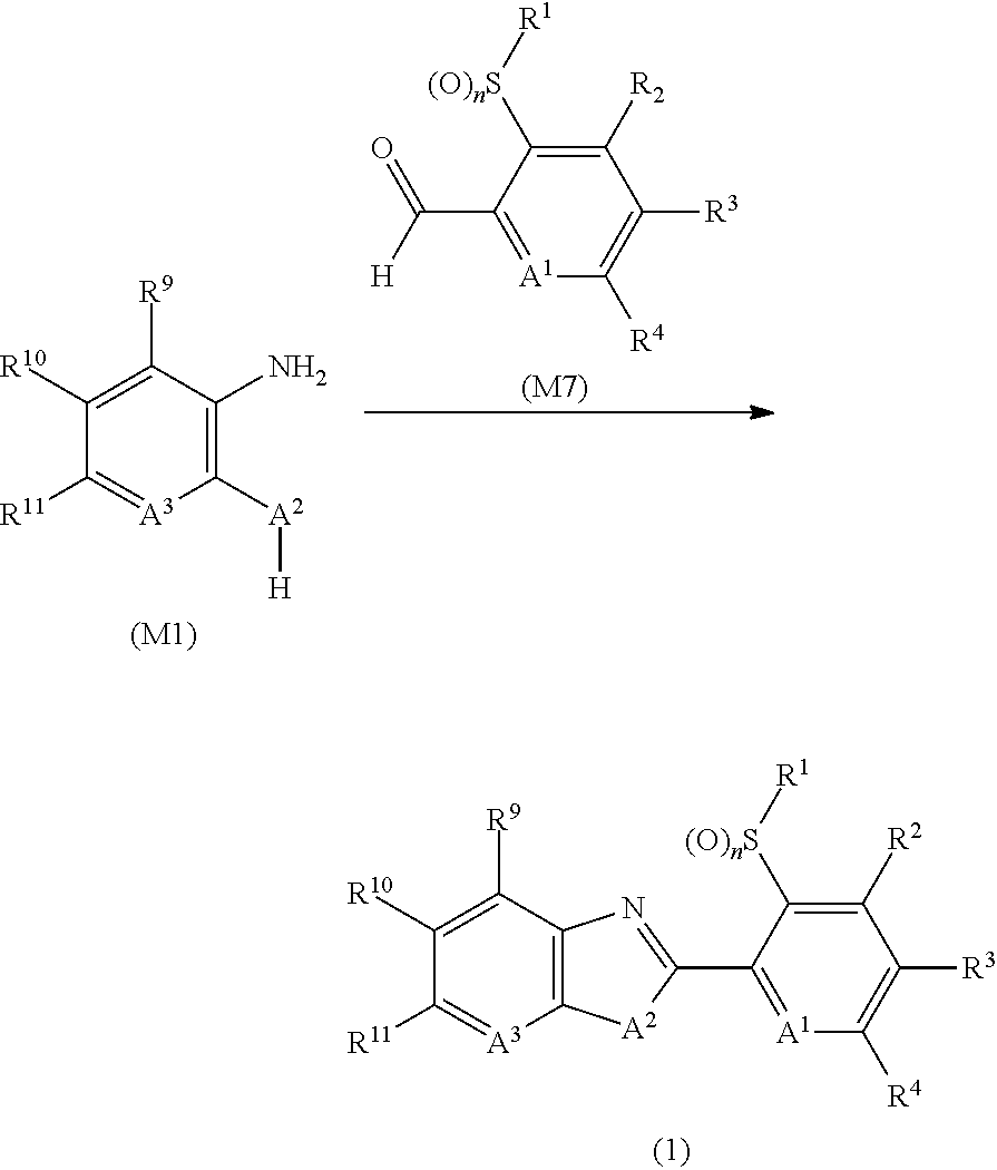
[(M7)].C1([R2])=C([(O)nS][R1])C(C(=O)[H])=[A1]C([R4])=C1[R3].[R9]C1=C([R10])C([R11])=[A3]C([A2][H])=C1N.[(M1)].C1([R2])=C([(O)nS][R1])C(C2=NC3=C([A2]2)[A3]=C([R11])C([R10])=C3[R9])=[A1]C([R4])=C1[R3]
